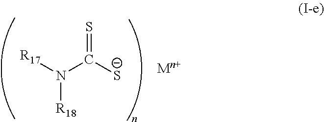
[Mn+].S=C([S-])N([R18])[R17]
